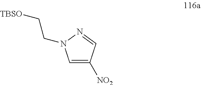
C1=C([NO2])C=NN1CC[TBSO]
